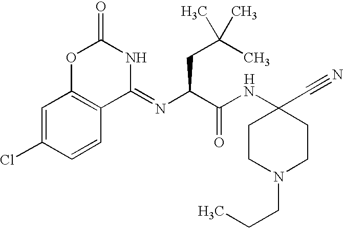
C1CN(CCC)CCC1(C#N)NC(C(N=C1NC(=O)OC2=C1C=CC(Cl)=C2)CC(C)(C)C)=O.[H]
